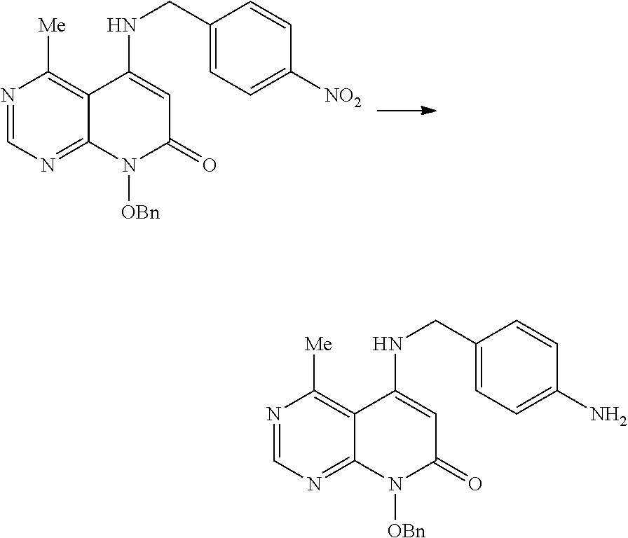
N1=CN=C2C(=C1[Me])C(NCC1=CC=C(N)C=C1)=CC(=O)N2[OBn].N1=CN=C2C(=C1[Me])C(NCC1=CC=C([NO2])C=C1)=CC(=O)N2[OBn]
